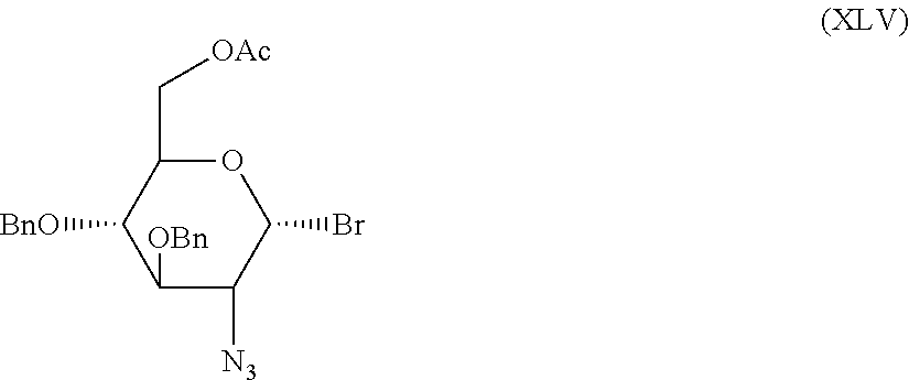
C1([OBn])C([N3])C(Br)OC(C[OAc])C1[BnO]
